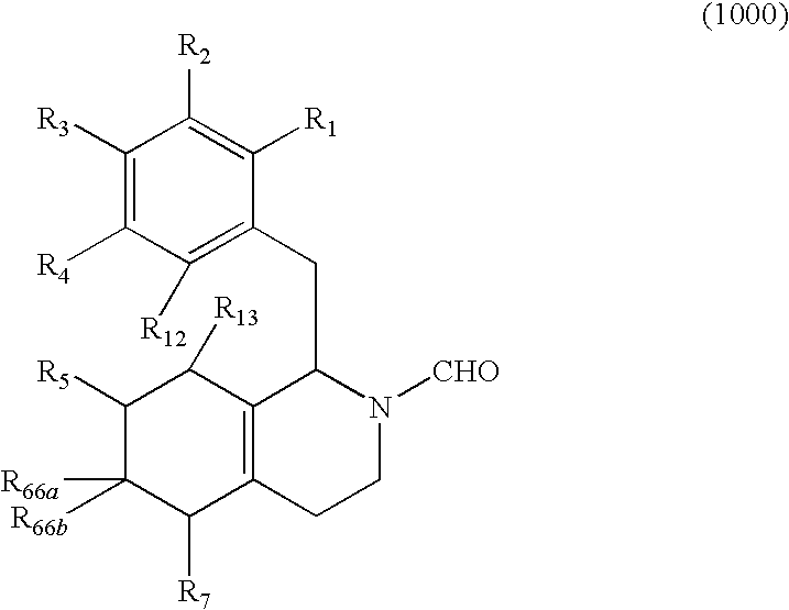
C1([R3])=C([R4])C([R12])=C(CC2C3=C(CCN2[CHO])C([R7])C([R66b])([R66a])C([R5])C3[R13])C([R1])=C1[R2]
